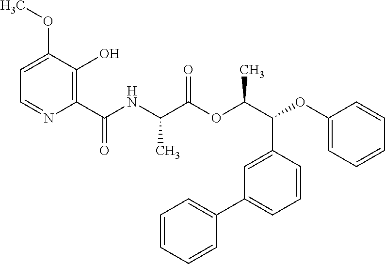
C1=C(OC)C(O)=C(C(NC(C(OC(C(C2=CC(C3=CC=CC=C3)=CC=C2)OC2=CC=CC=C2)C)=O)C)=O)N=C1
